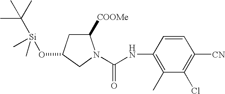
C1([COOMe])CC(O[Si](C(C)(C)C)(C)C)CN1C(NC1=C(C)C(Cl)=C([CN])C=C1)=O
